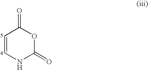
C1=CNC(=O)OC1=O
